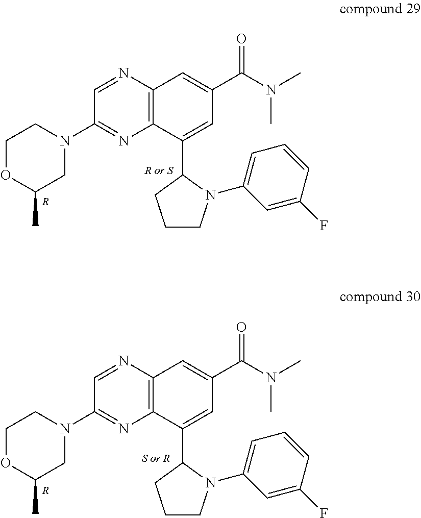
C1OC(C)CN(C2=NC3=C(C=C(C(=O)N(C)C)C=C3C3CCCN3C3=CC=CC(F)=C3)N=C2)C1.[R].C1OC(C)CN(C2=NC3=C(C=C(C(=O)N(C)C)C=C3C3CCCN3C3=CC=CC(F)=C3)N=C2)C1.[R]
